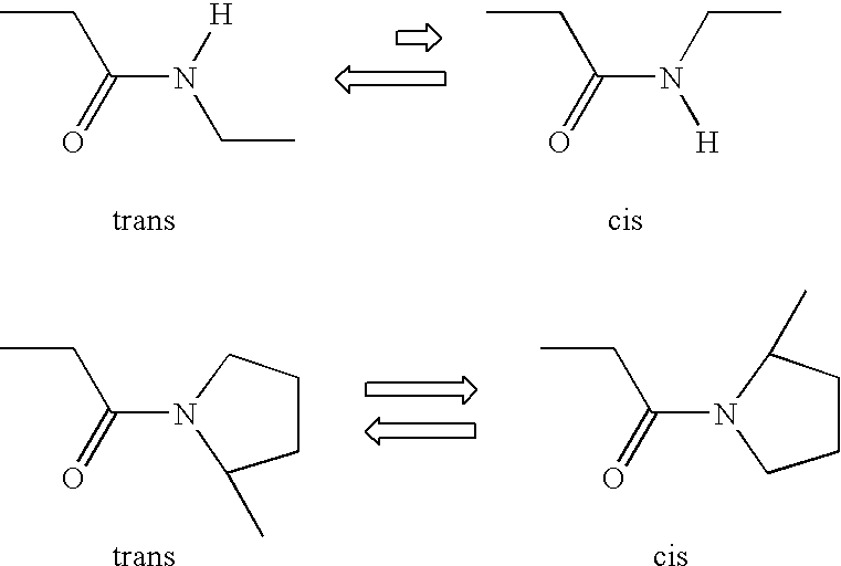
C(N([H])CC)(=O)CC.C(N(CC)[H])(=O)CC.C(N1C(C)CCC1)(=O)CC.C(N1CCCC1C)(=O)CC
